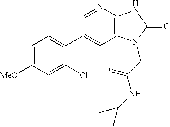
C1=C([MeO])C=C(Cl)C(C2=CC3=C(N=C2)NC(=O)N3CC(NC2CC2)=O)=C1
